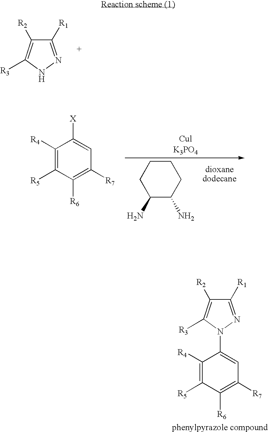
C1([R1])=NNC([R3])=C1[R2].C1([R4])=C([R5])C([R6])=C([R7])C=C1[X].C1(N)C(N)CCCC1.C1([R4])=C([R5])C([R6])=C([R7])C=C1N1C([R3])=C([R2])C([R1])=N1
